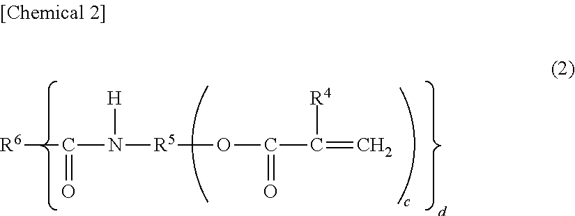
[R6]C(N([R5]OC(C(=C)[R4])=O)[H])=O
